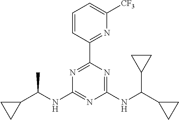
N1=C(C2=NC([CF3])=CC=C2)N=C(NC(C2CC2)C2CC2)N=C1NC(C1CC1)C
